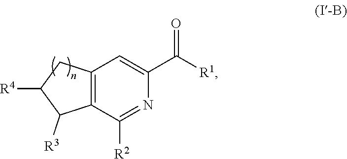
C12=C(C([R2])=NC(C([R1])=O)=C1)C([R3])C([R4])C2
